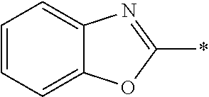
C1=CC=C2C(=C1)N=C(*)O2
